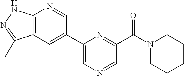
C12=C(C=C(C3=CN=CC(C(N4CCCCC4)=O)=N3)C=N1)C(C)=NN2
